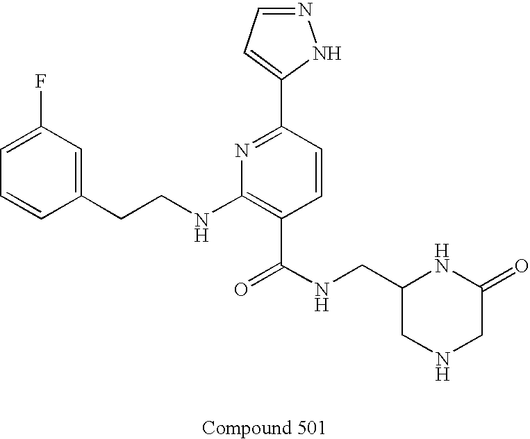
C1=CC(CCNC2=C(C(NCC3NC(=O)CNC3)=O)C=CC(C3=CC=NN3)=N2)=CC(F)=C1
